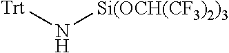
[Trt]N[Si(OCH(CF3)2)3]
